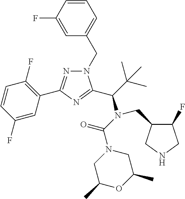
C1=CC(F)=CC(C2=NN(CC3=CC=CC(F)=C3)C(C(N(C(N3CC(C)OC(C)C3)=O)CC3C(F)CNC3)C(C)(C)C)=N2)=C1F
